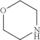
O1CCNCC1
